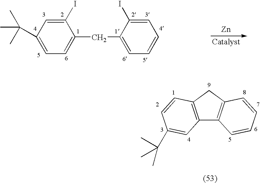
C12=C(CC3=C1C=CC=C3)C=CC(C(C)(C)C)=C2.C1=C(CC2=CC=CC=C2I)C(I)=CC(C(C)(C)C)=C1.[Zn]
